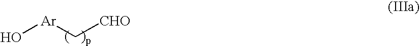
O[Ar]C[CHO]
